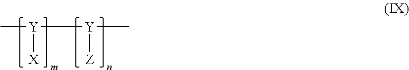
C[Y]([Y](C)[Z])[X]
